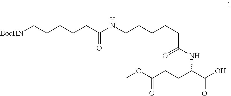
[BocHN]CCCCCC(NCCCCCC(NC(C(O)=O)CCC(OC)=O)=O)=O
